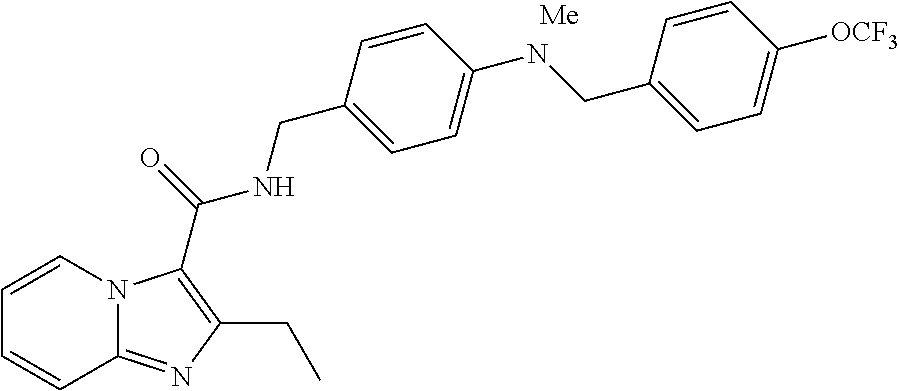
C1=CN2C(=NC(CC)=C2C(=O)NCC2=CC=C(NCC3=CC=C([OCF3])C=C3)C=C2)C=C1.[Me]
